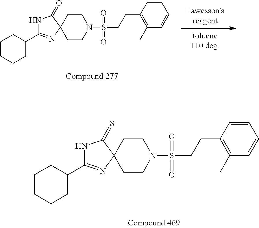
C1CCCCC1C1=NC2(CCN(S(CCC3=C(C)C=CC=C3)(=O)=O)CC2)C(=O)N1.C1CCCCC1C1=NC2(CCN(S(CCC3=C(C)C=CC=C3)(=O)=O)CC2)C(=S)N1
